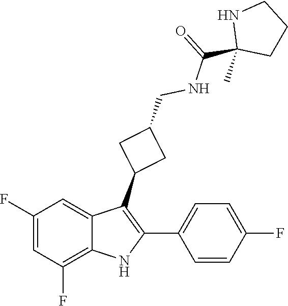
C1(CNC(=O)C2(C)NCCC2)CC(C2=C(C3=CC=C(F)C=C3)NC3=C(F)C=C(F)C=C23)C1
